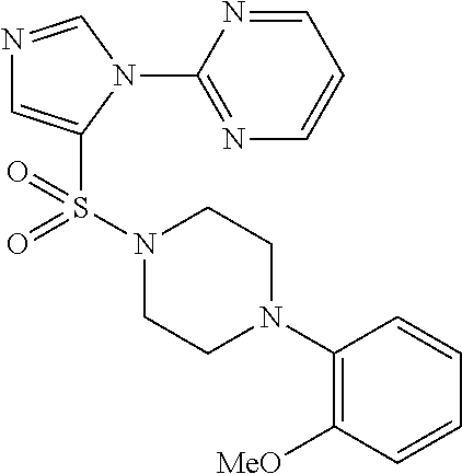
N1=CN(C2=NC=CC=N2)C(S(N2CCN(C3=C([MeO])C=CC=C3)CC2)(=O)=O)=C1
